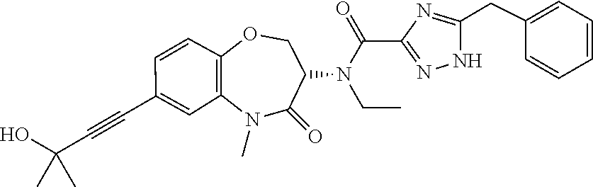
N1(C)C2=C(C=CC(C#CC(C)(O)C)=C2)OCC(N(CC)C(C2=NNC(CC3=CC=CC=C3)=N2)=O)C1=O
